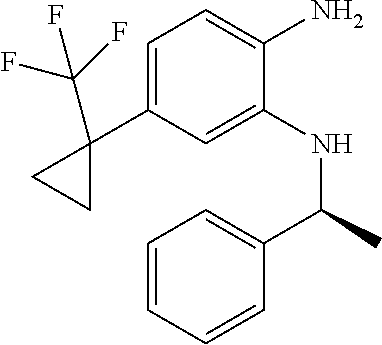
C1=C(C2(C(F)(F)F)CC2)C=C(NC(C2=CC=CC=C2)C)C(N)=C1
